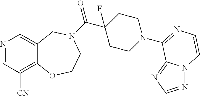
N1=CC([CN])=C2C(=C1)CN(C(C1(F)CCN(C3=NC=CN4C3=NC=N4)CC1)=O)CCO2
